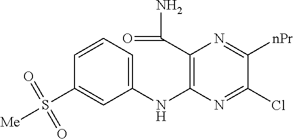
C1=CC=C(NC2=C(C(=O)N)N=C([nPr])C(Cl)=N2)C=C1S([Me])(=O)=O
